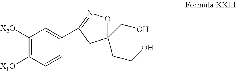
C1(C2=CC([X2O])=C([X1O])C=C2)=NOC(CO)(CCO)C1
